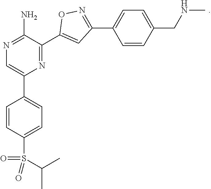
C1=CC(S(C(C)C)(=O)=O)=CC=C1C1=CN=C(N)C(C2=CC(C3=CC=C(CNC)C=C3)=NO2)=N1
